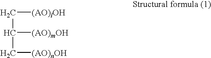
C([(AO)lOH])C(C[(AO)nOH])[(AO)mOH]
